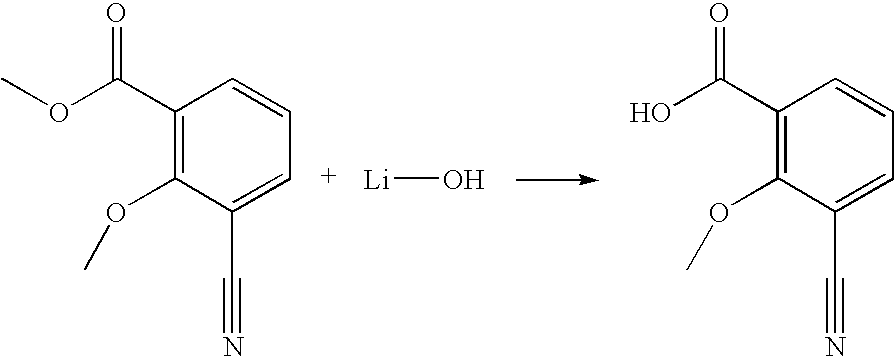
C1(C(O)=O)=C(OC)C(C#N)=CC=C1.C1(C(OC)=O)=C(OC)C(C#N)=CC=C1.[Li]O
